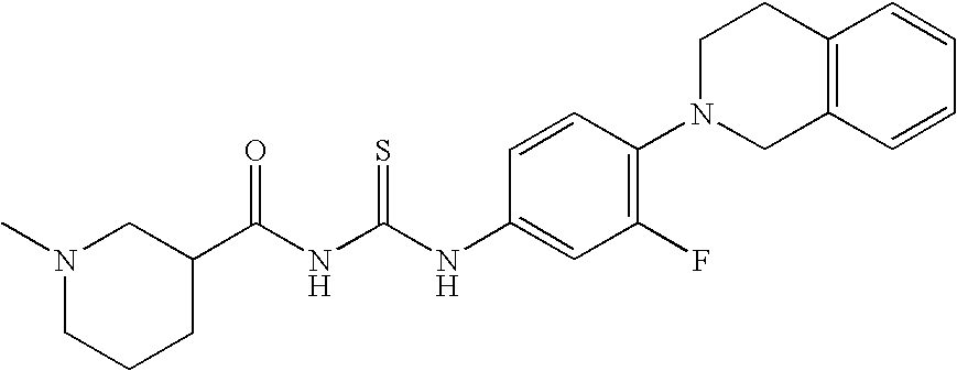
N(C(NC(C1CN(C)CCC1)=O)=S)C1=CC(F)=C(N2CC3=C(CC2)C=CC=C3)C=C1
